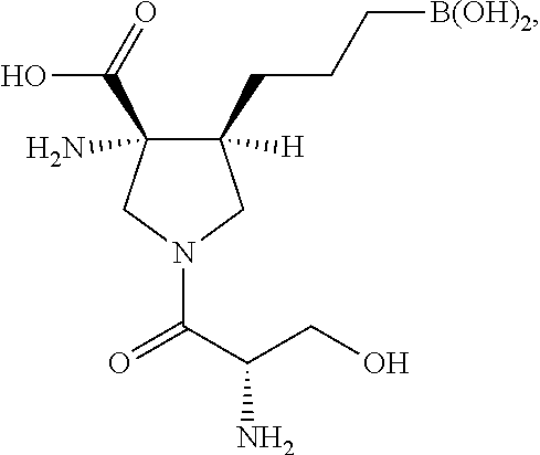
C1(CCC[B(OH)2])([H])C(C(=O)O)(N)CN(C(C(CO)N)=O)C1
